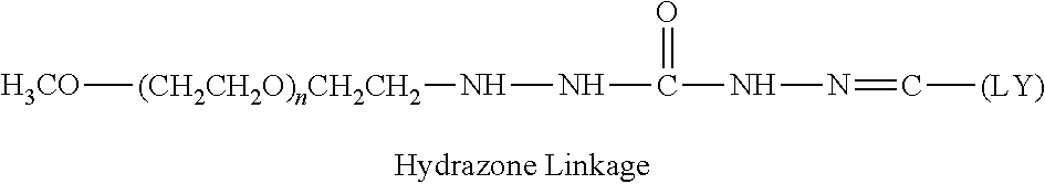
[H3CO][(CH2CH2O)nCH2CH2]NNC(NN=C[(LY)])=O
